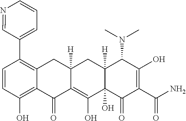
C1=CC(O)=C2C(=C1C1=CC=CN=C1)CC1([H])C(=C(O)C3(O)C([H])(C1)C(N(C)C)C(O)=C(C(N)=O)C3=O)C2=O
